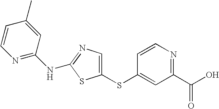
N1=C(NC2=NC=C(SC3=CC(C(=O)O)=NC=C3)S2)C=C(C)C=C1
